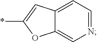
C12=CN=CC=C1C=C(*)O2
